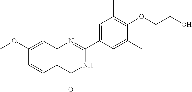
C1(OC)=CC2=C(C=C1)C(=O)NC(C1=CC(C)=C(OCCO)C(C)=C1)=N2
